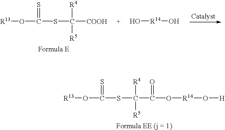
[R13]OC(SC([COOH])([R4])[R5])=S.O[R14]O.O(C(SC(C(O[R14]O[H])=O)([R4])[R5])=S)[R13]
